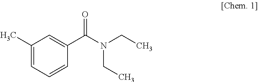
C1(C)=CC=CC(C(N(CC)CC)=O)=C1
